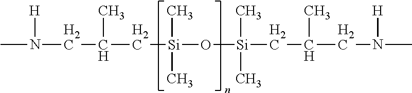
CN(CC(C[Si](O[Si](CC(CN(C)[H])C)(C)C)(C)C)C)[H]
